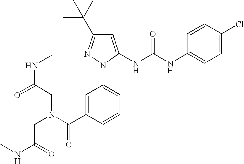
C1=C(C(N(CC(NC)=O)CC(NC)=O)=O)C=CC=C1N1C(NC(NC2=CC=C(Cl)C=C2)=O)=CC(C(C)(C)C)=N1
